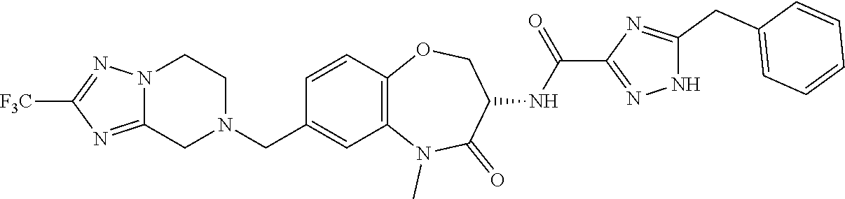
C12=C(C=CC(CN3CCN4C(=NC([F3C])=N4)C3)=C1)OCC(NC(C1=NNC(CC3=CC=CC=C3)=N1)=O)C(=O)N2C
